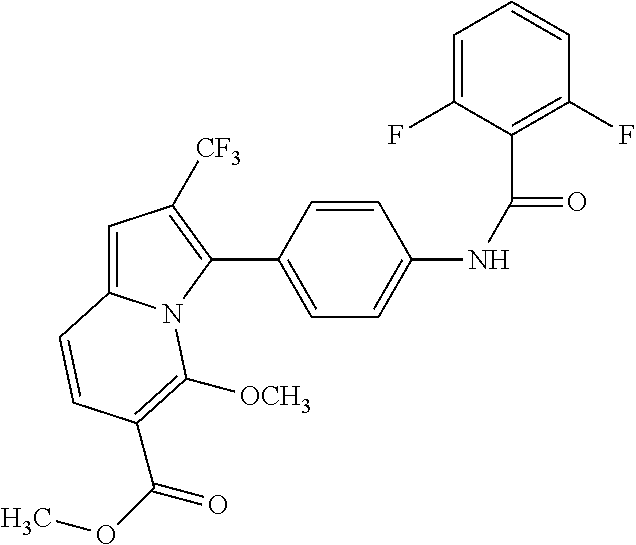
C1(C2=CC=C(NC(=O)C3=C(F)C=CC=C3F)C=C2)=C([CF3])C=C2N1C([OCH3])=C(C(OC)=O)C=C2
